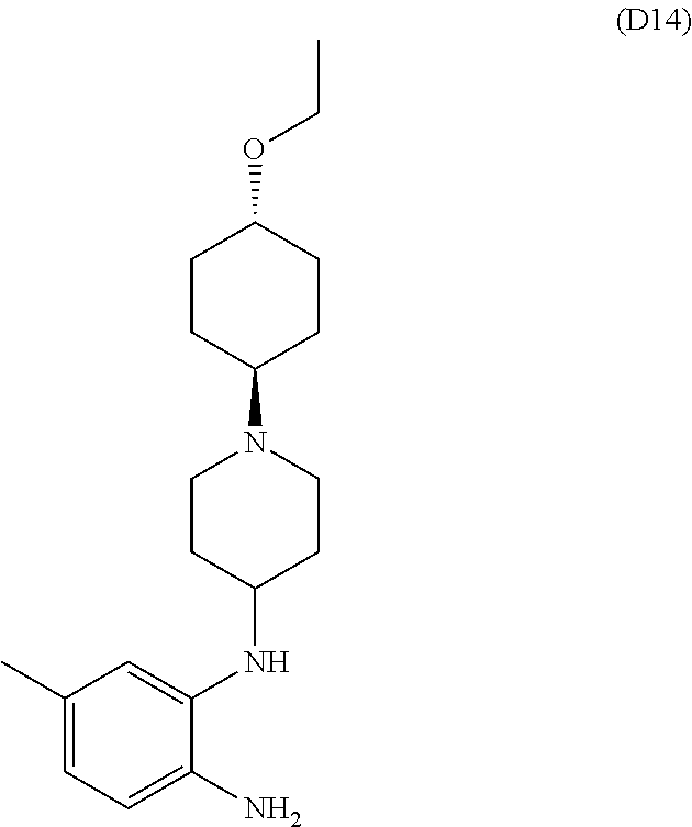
C1(C)=CC=C(N)C(NC2CCN(C3CCC(OCC)CC3)CC2)=C1
